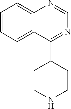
N1=C(C2CCNCC2)C2=CC=CC=C2N=C1
